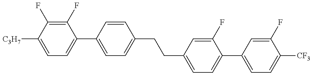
C1=C([C3H7])C(F)=C(F)C(C2=CC=C(CCC3=CC=C(C4=CC=C([CF3])C(F)=C4)C(F)=C3)C=C2)=C1
